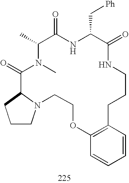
O1C2=C(C=CC=C2)CCCNC(=O)C(C[Ph])NC(=O)C(C)N(C)C(=O)C2N(CC1)CCC2
